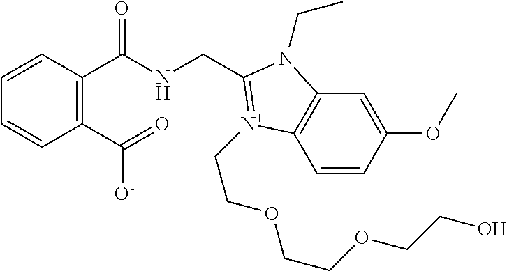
C1=C(OC)C=CC2=C1N(CC)C(CNC(C1=C(C(=O)[O-])C=CC=C1)=O)=[N+]2CCOCCOCCO
